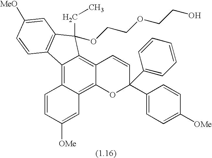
C12=C3C(=C4C(=C1C(CC)(OCCOCCO)C1=C2C=CC([MeO])=C1)C=CC(C1=CC=CC=C1)(C1=CC=C([OMe])C=C1)O4)C=C([OMe])C=C3
